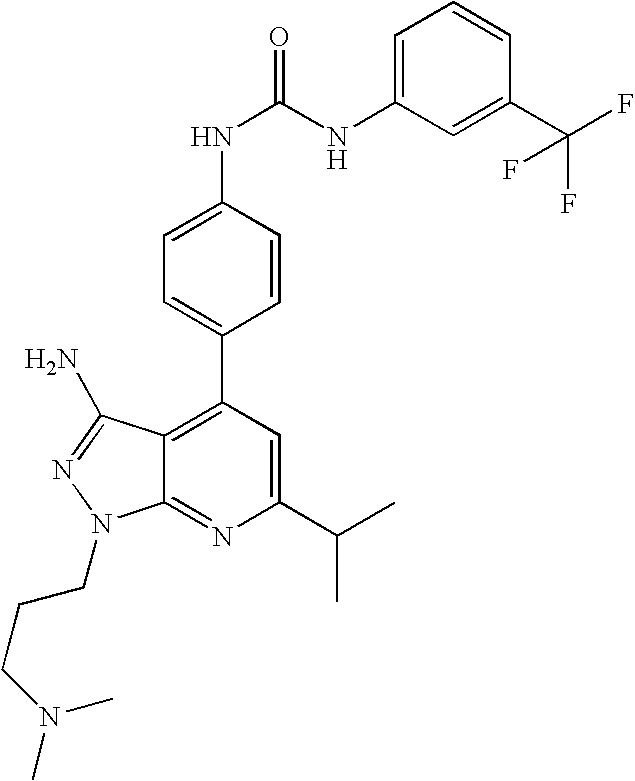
C1(C(C)C)=CC(C2=CC=C(NC(=O)NC3=CC=CC(C(F)(F)F)=C3)C=C2)=C2C(=N1)N(CCCN(C)C)N=C2N
